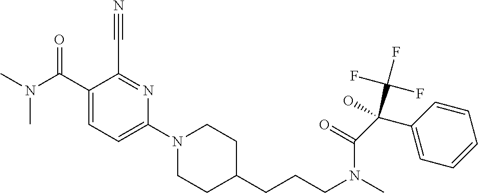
C1(C(=O)N(C)C)=CC=C(N2CCC(CCCN(C(=O)C(C3=CC=CC=C3)(O)C(F)(F)F)C)CC2)N=C1C#N
